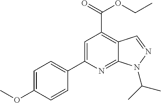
C1=C(C2=CC=C(OC)C=C2)N=C2C(=C1C(=O)OCC)C=NN2C(C)C
